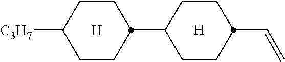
[H].[H].C1CC(C=C)CCC1C1CCC([C3H7])CC1
